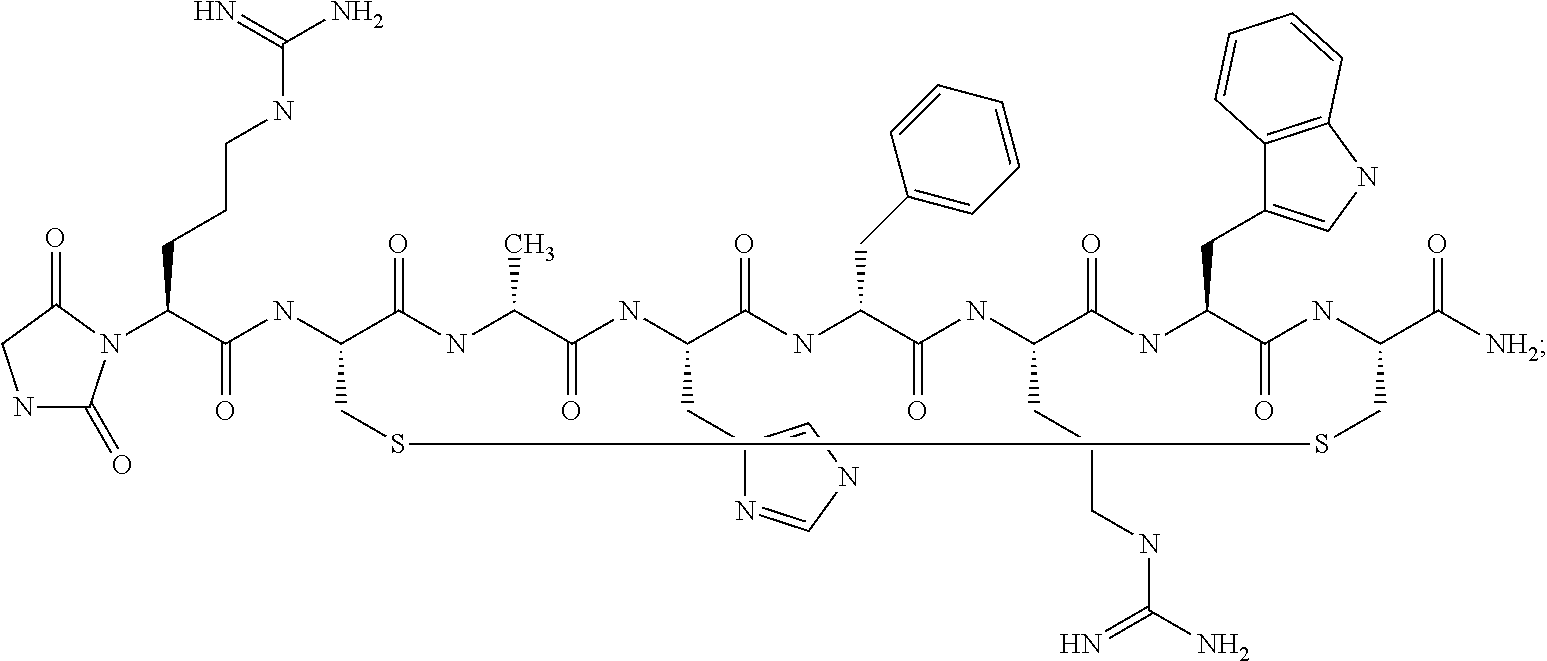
N1C(=O)N(C(C(=O)NC2CSSCC(C(=O)[NH2])NC(=O)C(CC3=CNC4=C3C=CC=C4)NC(=O)C(CCCNC(=N)N)NC(=O)C(CC3=CC=CC=C3)NC(=O)C(CC3=CNC=N3)NC(=O)C(C)NC2=O)CCCNC(=N)N)C(=O)C1
